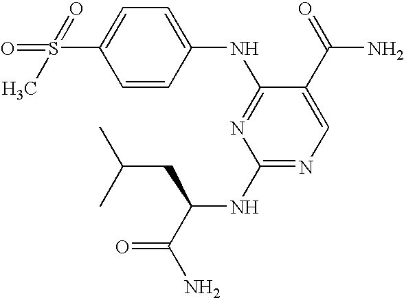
C1=C(S(C)(=O)=O)C=CC(NC2=NC(NC(C(N)=O)CC(C)C)=NC=C2C(=O)N)=C1
